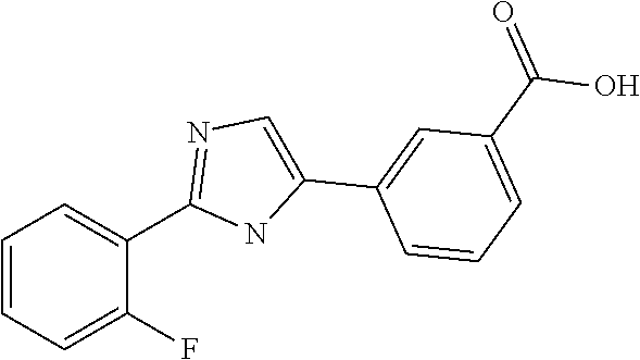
C1=CC=C(F)C(C2=NC=C(C3=CC(C(=O)O)=CC=C3)N2)=C1
